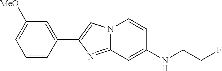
C1=CC(C2=CN3C(=N2)C=C(NCCF)C=C3)=CC([MeO])=C1
